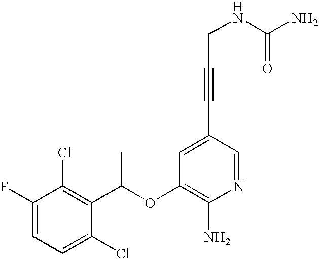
C1=C(F)C(Cl)=C(C(OC2=C(N)N=CC(C#CCNC(N)=O)=C2)C)C(Cl)=C1
